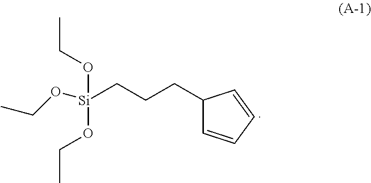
C1(CCC[Si](OCC)(OCC)OCC)C=CC=C1
